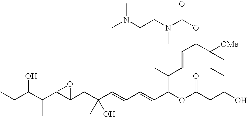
CCC(C(C1C(CC(C=CC=C(C2OC(=O)CC(O)CCC([OMe])(C)C(OC(=O)N(CCN(C)C)C)C=CC2C)C)(O)C)O1)C)O
